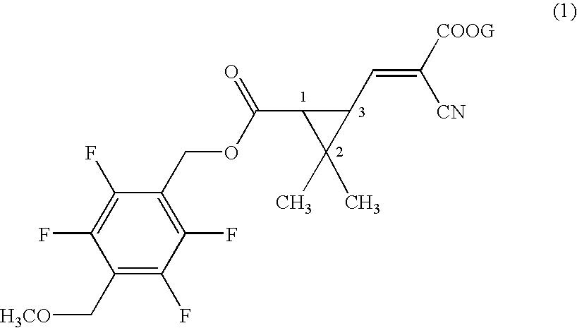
C1(C[H3CO])=C(F)C(F)=C(COC(C2C(C)(C)C2C=C([CN])[COOG])=O)C(F)=C1F
